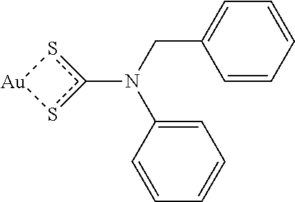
C1(N(CC2=CC=CC=C2)c2s[Au]s2)=CC=CC=C1
